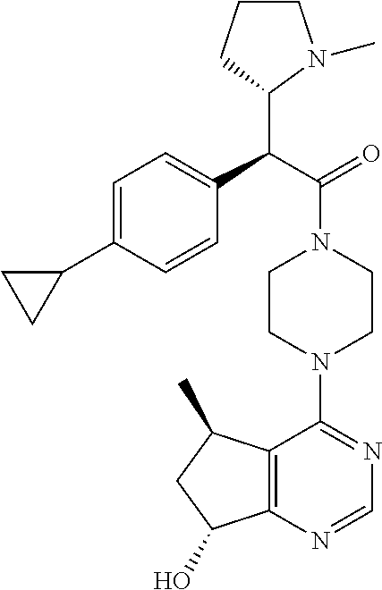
C(C(=O)N1CCN(C2=NC=NC3=C2C(C)CC3O)CC1)(C1N(C)CCC1)C1=CC=C(C2CC2)C=C1
